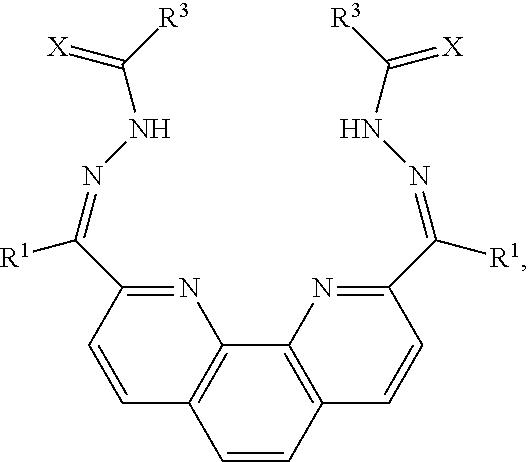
C1=CC2=C(N=C1C(=NNC([R3])=[X])[R1])C1=C(C=C2)C=CC(C([R1])=NNC([R3])=[X])=N1
